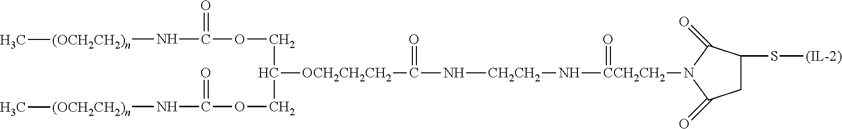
[CH2CH2](N[CCH2CH2](=O)N1C(=O)CC(S[(IL-2)])C1=O)NC(=O)[OCH2CH2CH2]C(COC(N[(OCH2CH2)n]C)=O)COC(N[(OCH2CH2)n]C)=O
